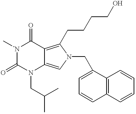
[-N]1(C)C(=O)N(CC(C)C)C2=CN(CC3=CC=CC4=C3C=CC=C4)C(CCCCO)=C2C1=O
